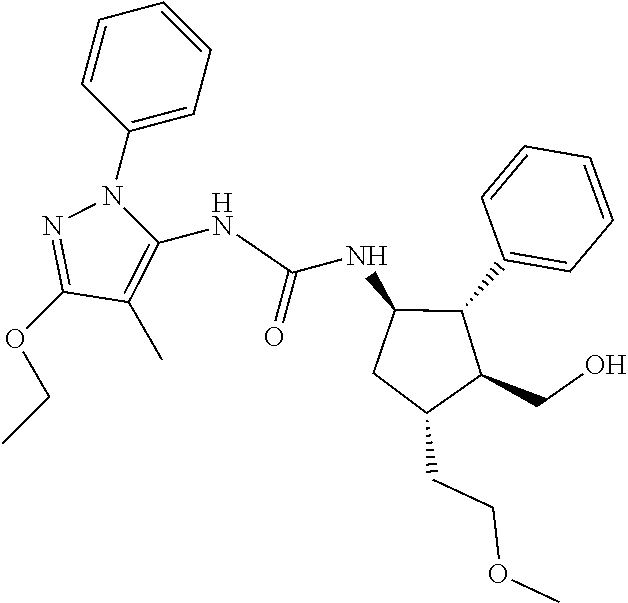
O(C1=NN(C2=CC=CC=C2)C(NC(=O)NC2CC(CCOC)C(CO)C2C2=CC=CC=C2)=C1C)CC
